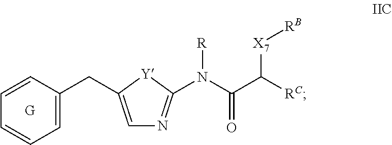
C1=C(CC2=CC=CC=C2)[Y]C(N(C(=O)C([X7][RB])[RC])[R])=N1.[G]
